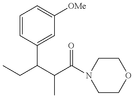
CCC(C(C(N1CCOCC1)=O)C)C1=CC([OMe])=CC=C1
